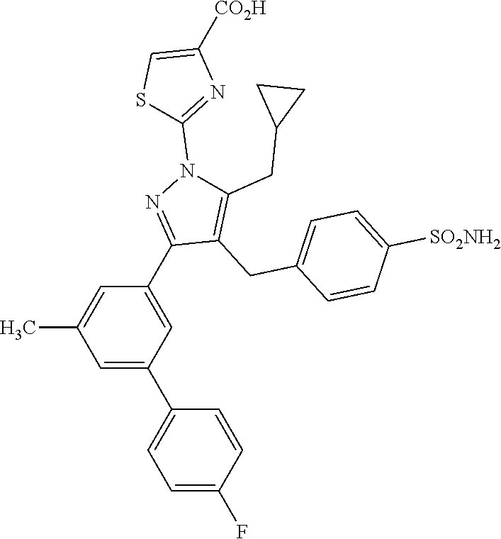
C1=C(F)C=CC(C2=CC(C)=CC(C3=NN(C4=NC([CO2H])=CS4)C(CC4CC4)=C3CC3=CC=C([SO2NH2])C=C3)=C2)=C1
